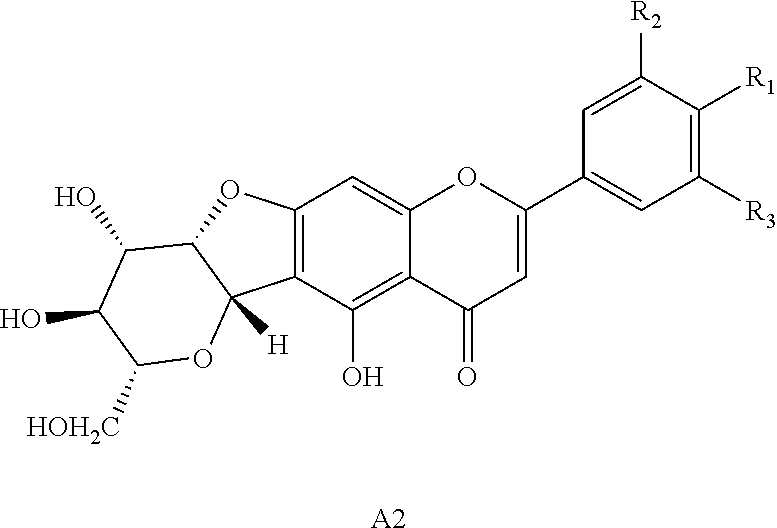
[A2].C12=C(C=C3C(=C1O)C(=O)C=C(C1=CC([R3])=C([R1])C([R2])=C1)O3)OC1C2([H])OC([HOH2C])C(O)C1O
